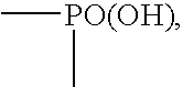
C[PO(OH)]C
